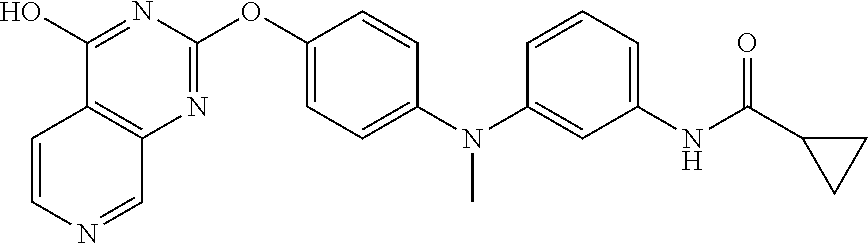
C12=C(N=C(OC3=CC=C(N(C4=CC(NC(C5CC5)=O)=CC=C4)C)C=C3)N=C1O)C=NC=C2
